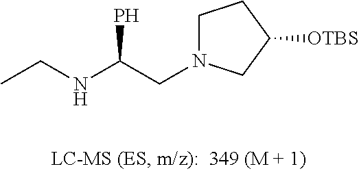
CCNC(P)CN1CCC([OTBS])C1
